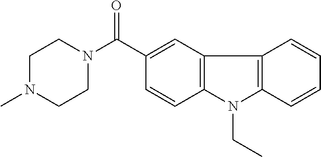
C1=CC2=C(C=C1)C1=C(N2CC)C=CC(C(N2CCN(C)CC2)=O)=C1
